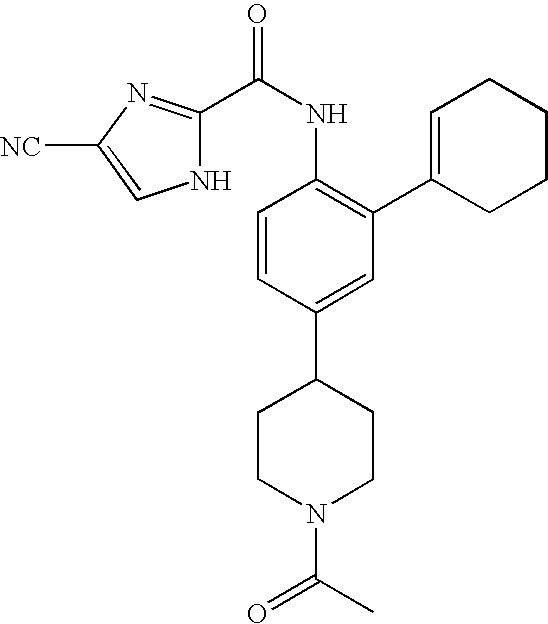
C1CN(C(=O)C)CCC1C1=CC(C2=CCCCC2)=C(NC(=O)C2=NC([NC])=CN2)C=C1
